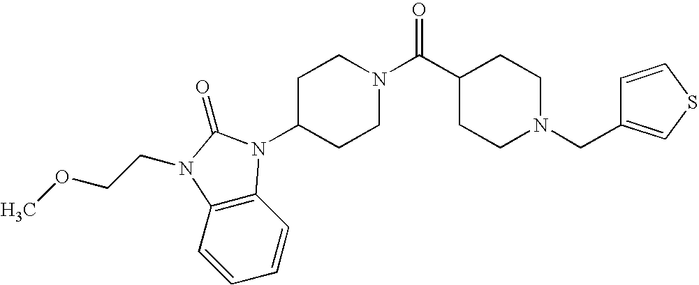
C1=CC2=C(C=C1)N(CCOC)C(=O)N2C1CCN(C(C2CCN(CC3=CSC=C3)CC2)=O)CC1
